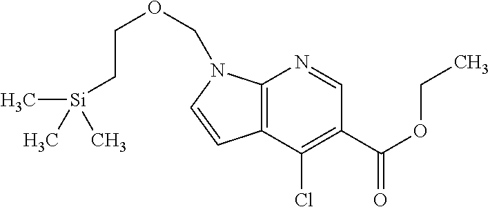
C12=C(C(Cl)=C(C(OCC)=O)C=N1)C=CN2COCC[Si](C)(C)C
